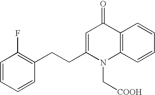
C1=CC=CC(CCC2=CC(=O)C3=C(N2C[COOH])C=CC=C3)=C1F
